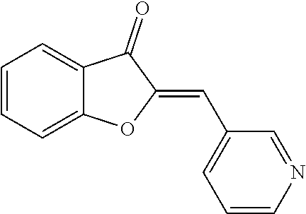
C1=CC=C2C(=C1)C(=O)C(=CC1=CC=CN=C1)O2
